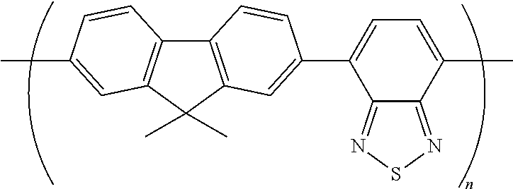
C12=C(C(C)(C)C3=C1C=CC(C)=C3)C=C(C1=CC=C(C)C3=NSN=C13)C=C2
